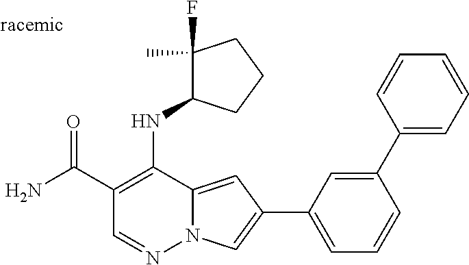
O=C(C1=C(NC2C(F)(C)CCC2)C2=CC(C3=CC=CC(C4=CC=CC=C4)=C3)=CN2N=C1)N
